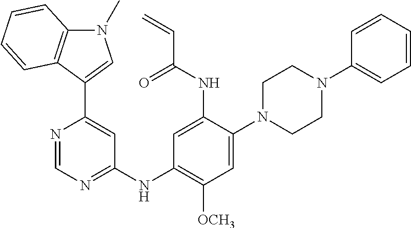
C1=NC(C2=CN(C)C3=C2C=CC=C3)=CC(NC2=C([OCH3])C=C(N3CCN(C4=CC=CC=C4)CC3)C(NC(C=C)=O)=C2)=N1
